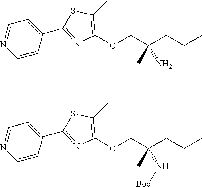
C1(OCC(CC(C)C)(N)C)=C(C)SC(C2=CC=NC=C2)=N1.C1(OCC(CC(C)C)(N[Boc])C)=C(C)SC(C2=CC=NC=C2)=N1
